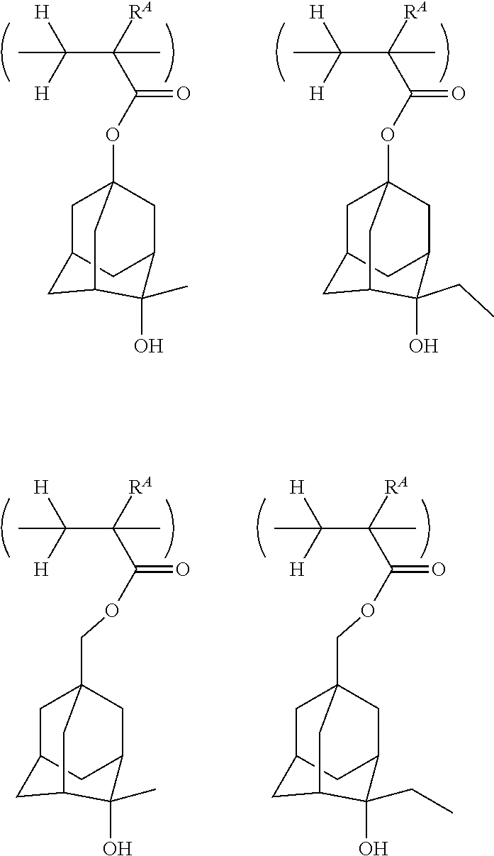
CC([H])([H])C([RA])(C(OC12CC3CC(C1)C(O)(C)C(C3)C2)=O)C.CC([H])([H])C([RA])(C(OC12CC3CC(C1)C(O)(CC)C(C3)C2)=O)C.CC([H])([H])C([RA])(C(=O)OCC12CC3CC(C1)C(O)(C)C(C3)C2)C.CC([H])([H])C([RA])(C(=O)OCC12CC3CC(C1)C(O)(CC)C(C3)C2)C
